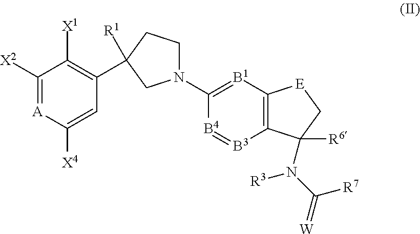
C1([X2])=[A]C([X4])=CC(C2([R1])CCN(C3=[B1]C4=C([B3]=[B4]3)C(N(C(=[W])[R7])[R3])([R6])C[E]4)C2)=C1[X1]
